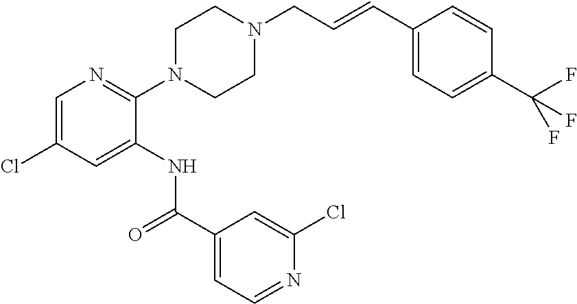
N1=C(N2CCN(CC=CC3=CC=C(C(F)(F)F)C=C3)CC2)C(NC(C2=CC=NC(Cl)=C2)=O)=CC(Cl)=C1
